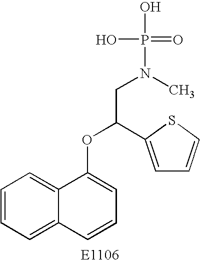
C1=CC=C2C(=C1)C(OC(CN(P(=O)(O)O)C)C1=CC=CS1)=CC=C2
